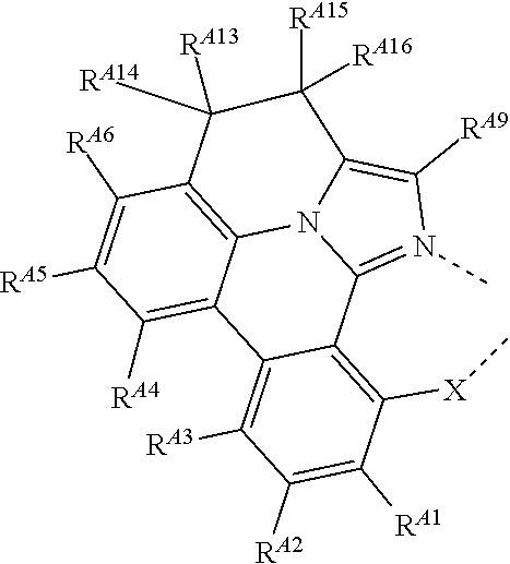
C12=N(C)C([RA9])=C3N1C1=C(C([RA6])=C([RA5])C([RA4])=C1C1=C([RA3])C([RA2])=C([RA1])C([X]C)=C21)C([RA13])([RA14])C3([RA15])[RA16]
